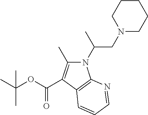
C1N(CC(C)N2C(C)=C(C(OC(C)(C)C)=O)C3=C2N=CC=C3)CCCC1
